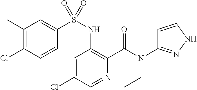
C1=C(Cl)C=NC(C(N(CC)C2=NNC=C2)=O)=C1NS(=O)(C1=CC(C)=C(Cl)C=C1)=O
